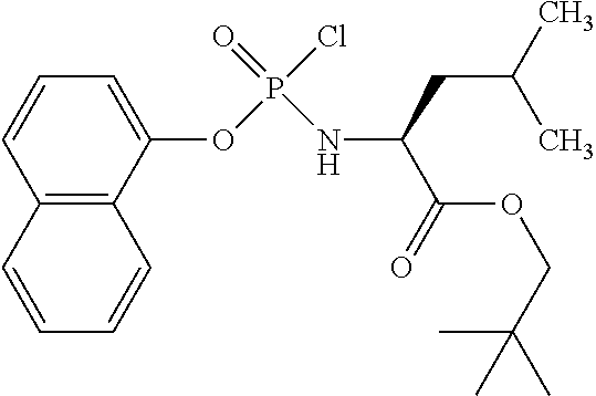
C12=C(C(OP(=O)(Cl)NC(C(=O)OCC(C)(C)C)CC(C)C)=CC=C1)C=CC=C2
